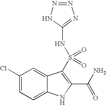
C1(Cl)=CC=C2C(=C1)C(S(=O)(=O)NC1=NN=NN1)=C(C(N)=O)N2
